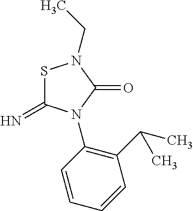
S1C(=N)N(C2=C(C(C)C)C=CC=C2)C(=O)N1CC
